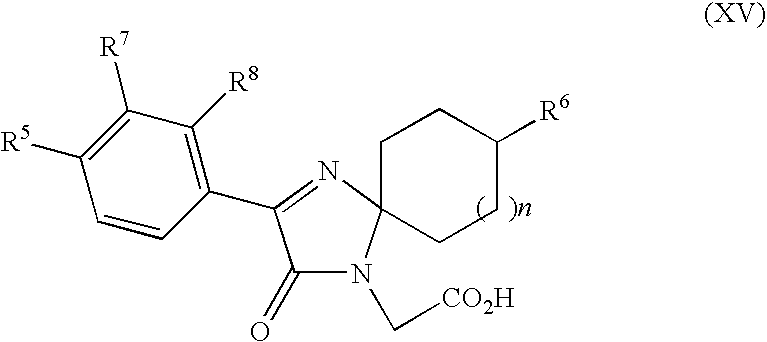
C1(=O)N(C[CO2H])C2(N=C1C1=C([R8])C([R7])=C([R5])C=C1)CCC([R6])CC2
